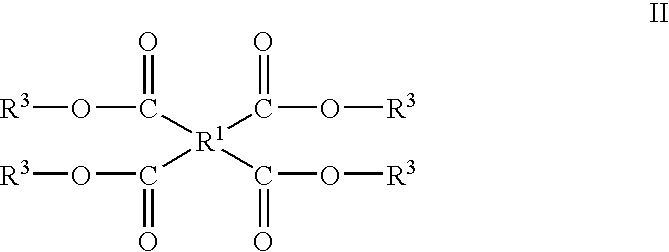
O=C(O[R3])[R1](C(=O)O[R3])(C(O[R3])=O)C(O[R3])=O
